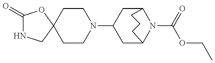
C1(=O)NCC2(O1)CCN(C1CC3N(C(=O)OCC)C(C1)CCC3)CC2
